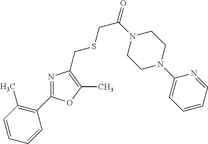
C1=CC(C)=C(C2=NC(CSCC(=O)N3CCN(C4=CC=CC=N4)CC3)=C(C)O2)C=C1
